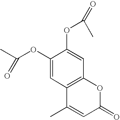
C1(OC(C)=O)=CC2=C(C=C1OC(=O)C)OC(=O)C=C2C
